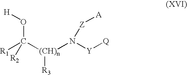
[(CH)n](C(O[H])([R1])[R2])(N([Y][Q])[Z][A])[R3]
